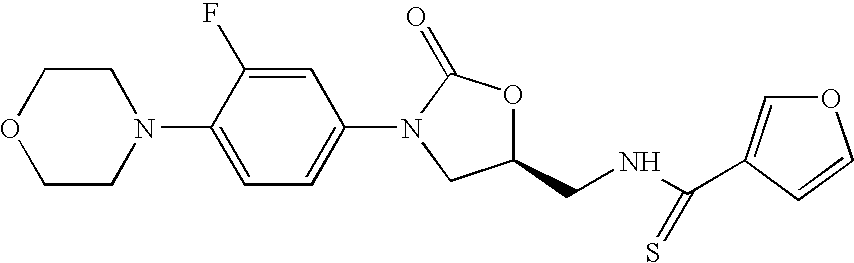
C1COCCN1C1=CC=C(N2C(=O)OC(CNC(=S)C3=COC=C3)C2)C=C1F
